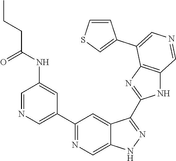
C1(C2=CN=CC(NC(CCC)=O)=C2)=NC=C2C(=C1)C(C1=NC3=C(N1)C=NC=C3C1=CSC=C1)=NN2
